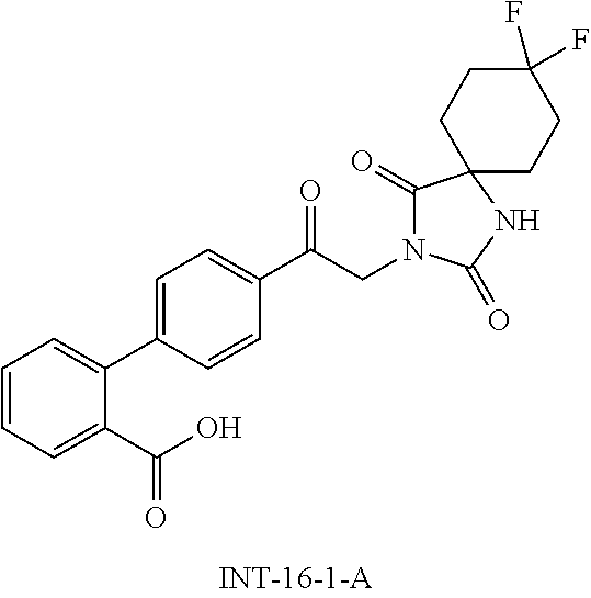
C1(C(CN2C(=O)C3(NC2=O)CCC(F)(F)CC3)=O)=CC=C(C2=CC=CC=C2C(O)=O)C=C1
